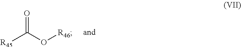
O=C(O[R46])[R45]
